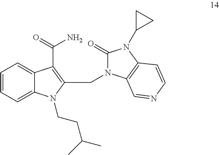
C1=CC=C2C(=C1)C(C(N)=O)=C(CN1C(=O)N(C3CC3)C3=C1C=NC=C3)N2CCC(C)C
